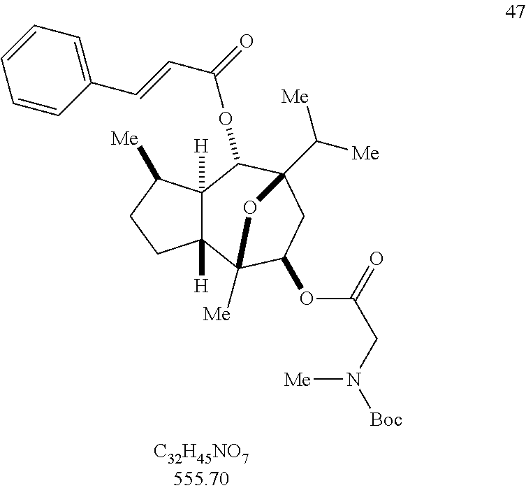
C12([H])C([H])(C([Me])CC1)C(OC(C=CC1=CC=CC=C1)=O)C1(C([Me])[Me])CC(OC(=O)CN([Boc])[Me])C2([Me])O1
